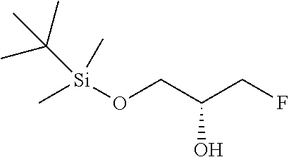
C([Si](OCC(CF)O)(C)C)(C)(C)C
